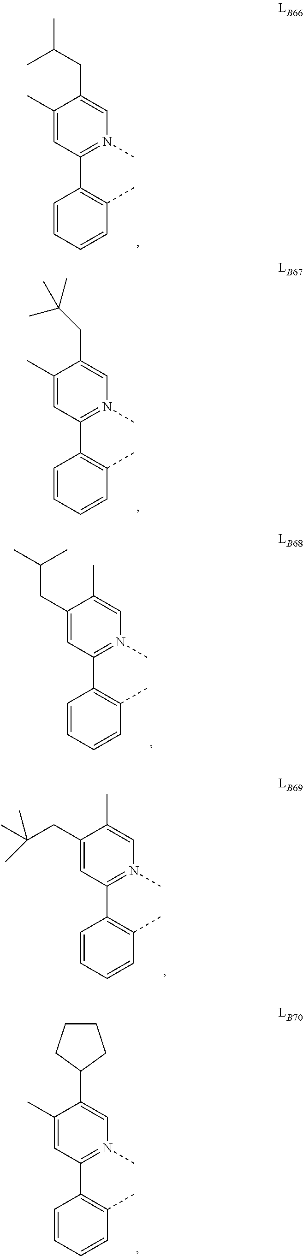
C1(CC(C)C)=CC(C2=C(C)C=CC=C2)=N(C)C=C1C.C1(C)=CC(C2=C(C)C=CC=C2)=N(C)C=C1CC(C)C.C1(C)=CC(C2=C(C)C=CC=C2)=N(C)C=C1CC(C)(C)C.C1(CC(C)(C)C)=CC(C2=C(C)C=CC=C2)=N(C)C=C1C.C1(C)=CC(C2=C(C)C=CC=C2)=N(C)C=C1C1CCCC1
